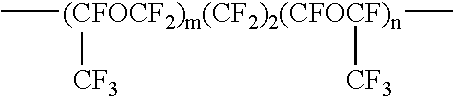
C[(CFOCF2)m(CF2)2(CFOCF)n](C)([CF3])[CF3]
